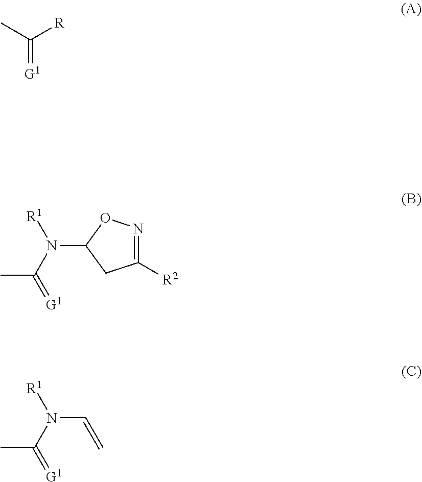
C(=[G1])(C)[R].C1([R2])=NOC(N(C(=[G1])C)[R1])C1.C(N(C(=[G1])C)[R1])=C
